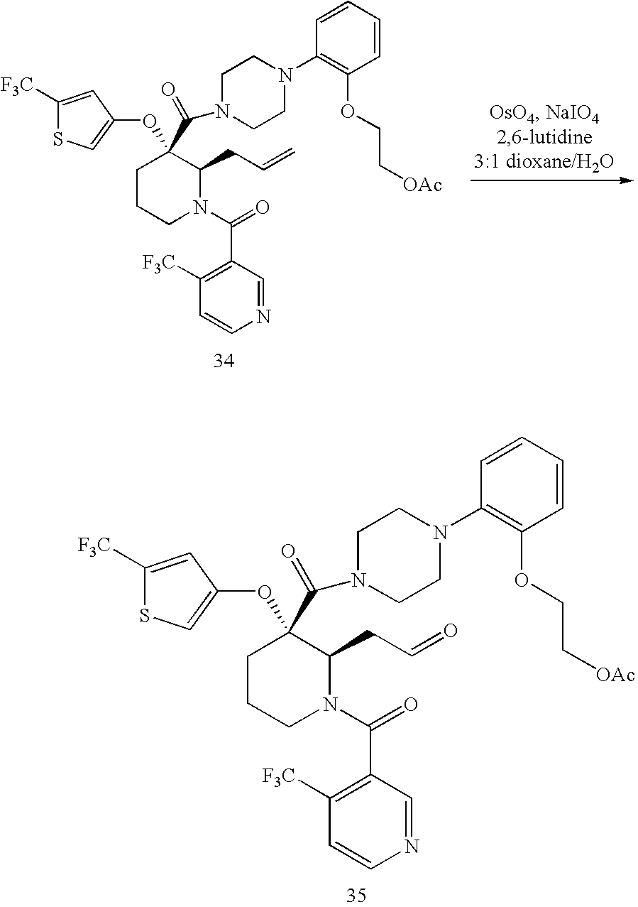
O(C1(C(N2CCN(C3=C(OCC[OAc])C=CC=C3)CC2)=O)CCCN(C(=O)C2=C([F3C])C=CN=C2)C1CC=O)C1=CSC([F3C])=C1.O(C1(C(N2CCN(C3=C(OCC[OAc])C=CC=C3)CC2)=O)CCCN(C(=O)C2=C([F3C])C=CN=C2)C1CC=C)C1=CSC([F3C])=C1
